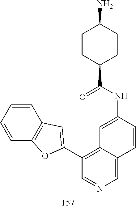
C1=CC=CC2=C1C=C(C1=C3C(=CN=C1)C=CC(NC(=O)C1CCC(N)CC1)=C3)O2
